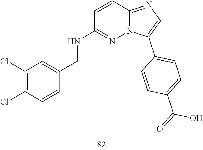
C1=CC(C2=CN=C3C=CC(NCC4=CC(Cl)=C(Cl)C=C4)=NN23)=CC=C1C(=O)O
